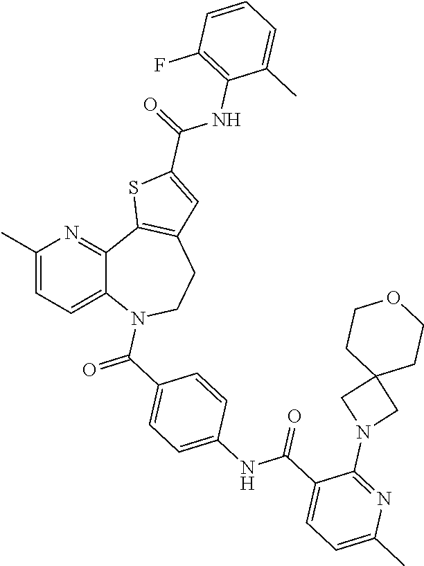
C12=CC=C(C)N=C1C1=C(CCN2C(C2=CC=C(NC(C3=CC=C(C)N=C3N3CC4(C3)CCOCC4)=O)C=C2)=O)C=C(C(=O)NC2=C(F)C=CC=C2C)S1
